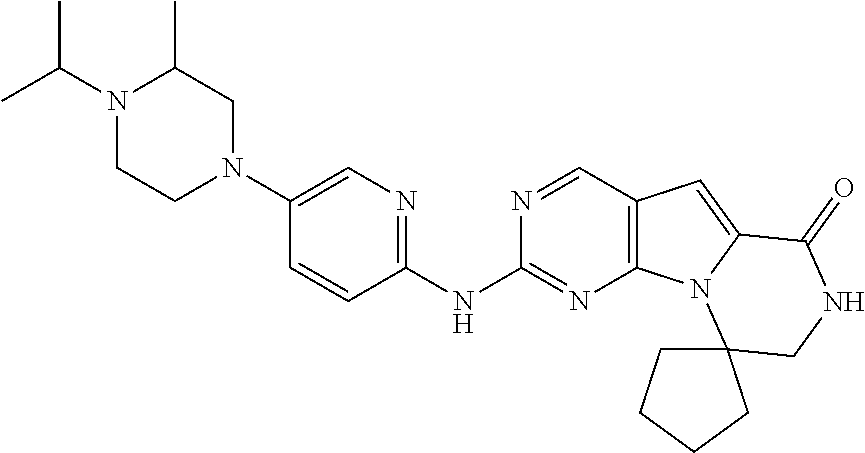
N1(C(C)C)CCN(C2=CN=C(NC3=NC4=C(C=N3)C=C3N4C4(CNC3=O)CCCC4)C=C2)CC1C
